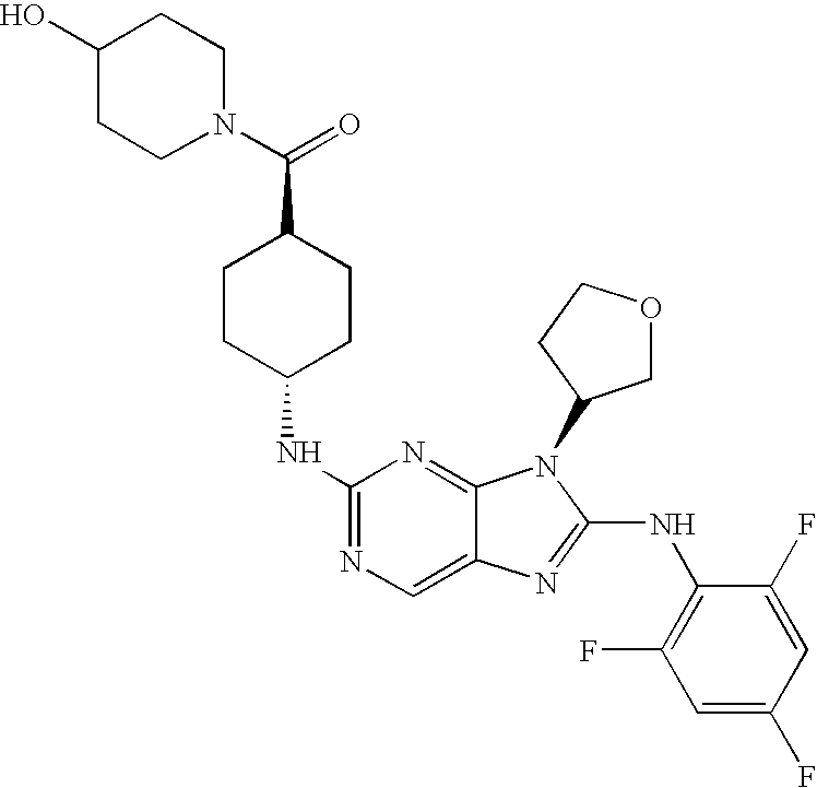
N1=C(NC2CCC(C(N3CCC(O)CC3)=O)CC2)N=C2C(=C1)N=C(NC1=C(F)C=C(F)C=C1F)N2C1COCC1
